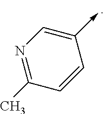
N1=C(C)C=CC(->C)=C1
